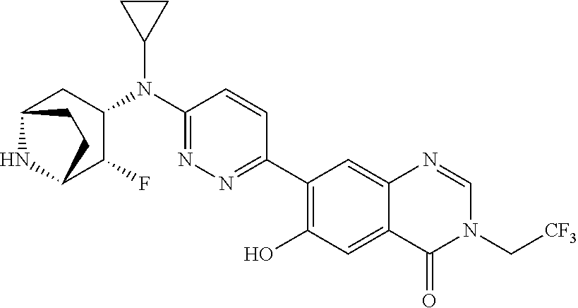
C1(C2=NN=C(N(C3CC4NC(C3F)CC4)C3CC3)C=C2)=C(O)C=C2C(=C1)N=CN(C[CF3])C2=O
